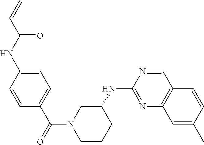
C1=C(NC(C=C)=O)C=CC(C(N2CCCC(NC3=NC4=C(C=N3)C=CC(C)=C4)C2)=O)=C1
